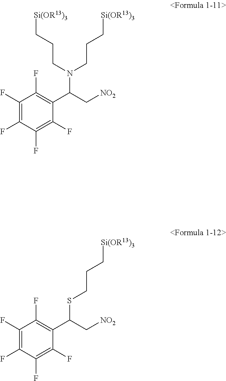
C(C[NO2])(N(CCC[Si(OR13)3])CCC[Si(OR13)3])C1=C(F)C(F)=C(F)C(F)=C1F.C(C[NO2])(SCCC[Si(OR13)3])C1=C(F)C(F)=C(F)C(F)=C1F
